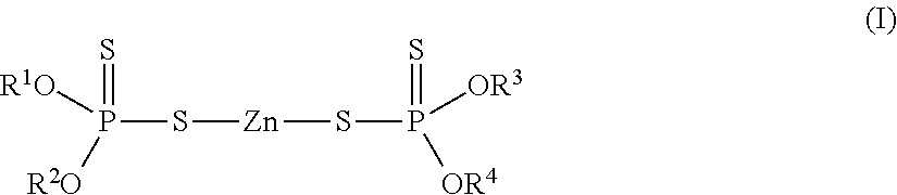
P(S[Zn]SP([OR3])([OR4])=S)([R2O])([R1O])=S
